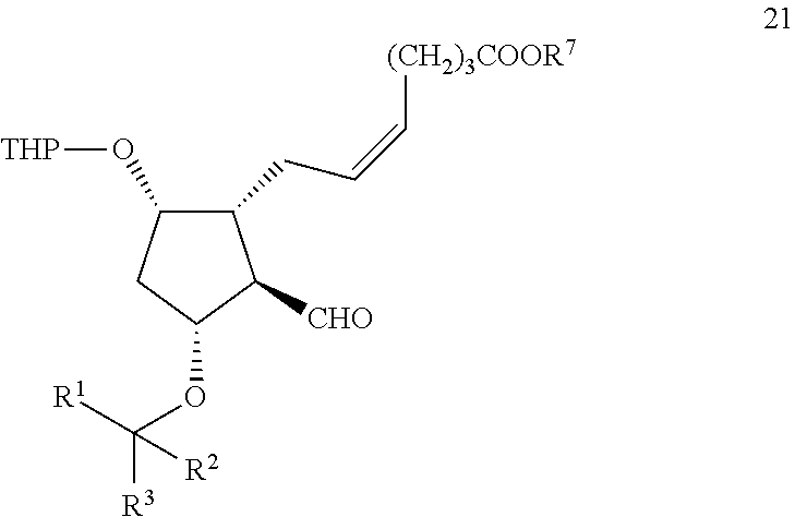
C1(O[THP])CC(OC([R3])([R1])[R2])C([CHO])C1CC=C[(CH2)3COOR7]
